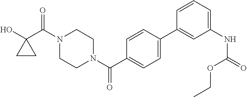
OC1(C(N2CCN(C(=O)C3=CC=C(C4=CC(NC(=O)OCC)=CC=C4)C=C3)CC2)=O)CC1
